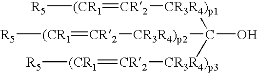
[R5][(CR1]=[CR2][CR3R4)p1]C(O)([CR3R4)p3][CR2]=[(CR1][R5])[CR3R4)p2][CR2]=[(CR1][R5]
